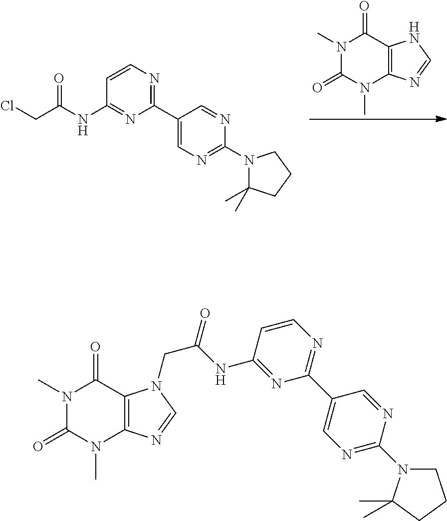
N1(C)C(=O)N(C)C2=C(C1=O)NC=N2.C1=CN=C(C2=CN=C(N3CCCC3(C)C)N=C2)N=C1NC(CCl)=O.N1(C)C(=O)N(C)C2=C(C1=O)N(CC(=O)NC1=NC(C3=CN=C(N4CCCC4(C)C)N=C3)=NC=C1)C=N2
